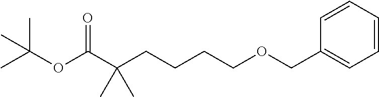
O(C(C(CCCCOCC1=CC=CC=C1)(C)C)=O)C(C)(C)C
